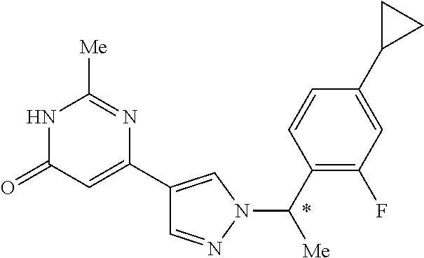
C1=NN(C(C2=C(F)C=C(C3CC3)C=C2)[Me])C=C1C1=CC(=O)NC([Me])=N1
